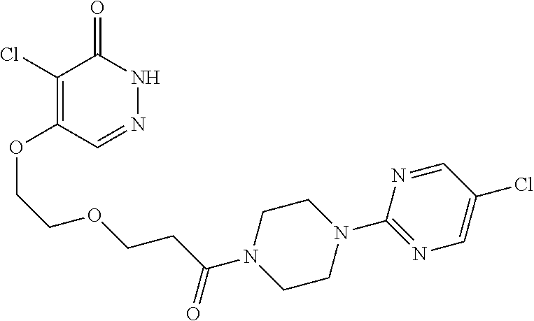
C1(Cl)=C(OCCOCCC(N2CCN(C3=NC=C(Cl)C=N3)CC2)=O)C=NNC1=O
